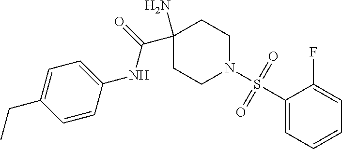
C1(N)(C(=O)NC2=CC=C(CC)C=C2)CCN(S(C2=CC=CC=C2F)(=O)=O)CC1
